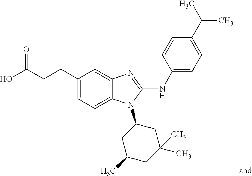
C(CCC1=CC=C2C(=C1)N=C(NC1=CC=C(C(C)C)C=C1)N2C1CC(C)CC(C)(C)C1)(O)=O
